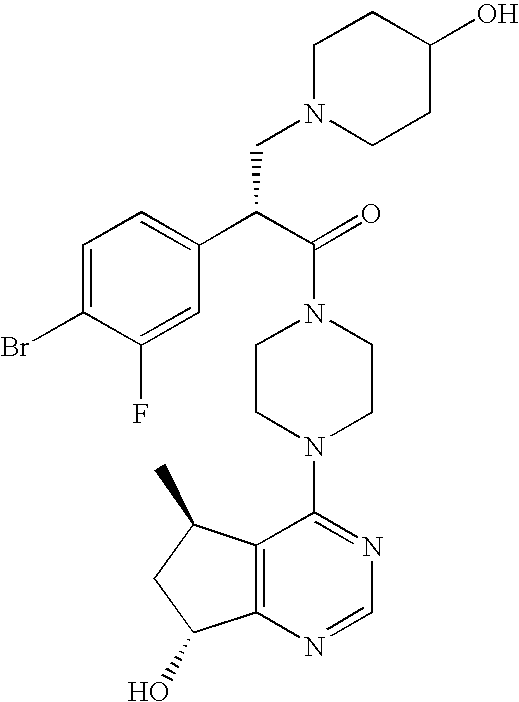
C(N1CCN(C2=NC=NC3=C2C(C)CC3O)CC1)(C(C1=CC=C(Br)C(F)=C1)CN1CCC(O)CC1)=O
